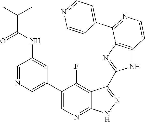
C1=NC=C(C2=CN=C3C(=C2F)C(C2=NC4=C(N2)C=CN=C4C2=CC=NC=C2)=N[N H]3)C=C1NC(C(C)C)=O
